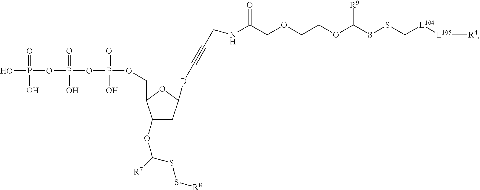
C1(OC([R7])SS[R8])CC(BC#CCNC(COCCOC(SSC[L104][L105][R4])[R9])=O)OC1COP(OP(OP(O)(=O)O)(=O)O)(=O)O
